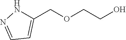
OCCOCC1=CC=NN1
